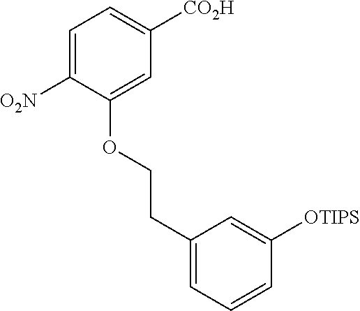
C1=C([O2N])C(OCCC2=CC=CC([OTIPS])=C2)=CC([CO2H])=C1
